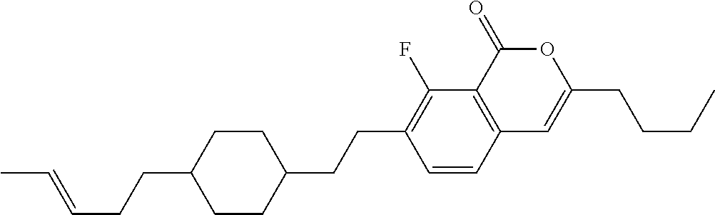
C12=C(C(=O)OC(CCCC)=C1)C(F)=C(CCC1CCC(CCC=CC)CC1)C=C2
